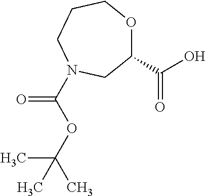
C1(C(=O)O)OCCCN(C(=O)OC(C)(C)C)C1
